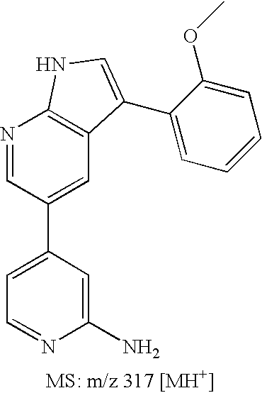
C1=C(C2=CC3=C(N=C2)NC=C3C2=CC=CC=C2OC)C=C(N)N=C1
